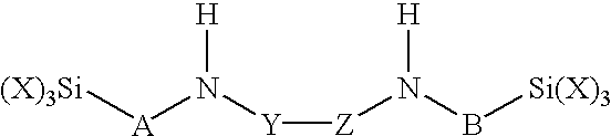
[(X)3Si][A]N([Y][Z]N(B[Si(X)3])[H])[H]
